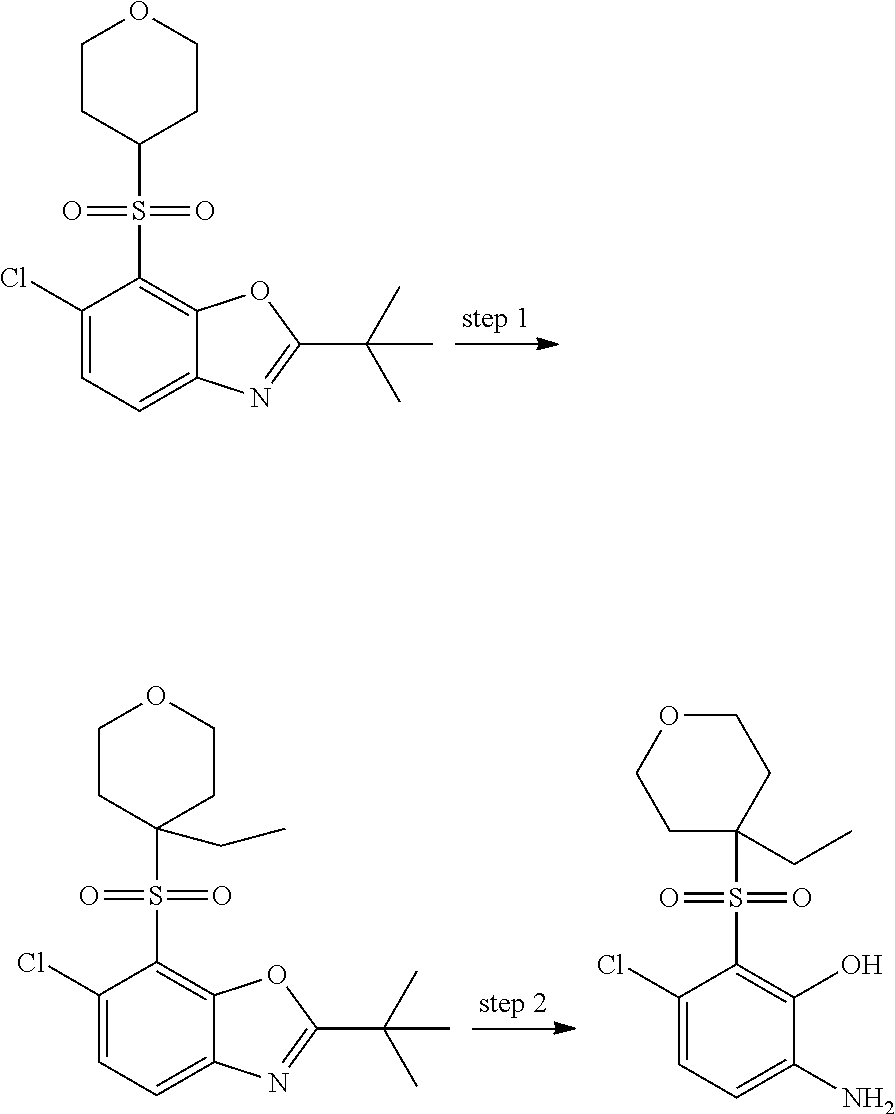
C1(Cl)=CC=C2C(=C1S(C1CCOCC1)(=O)=O)OC(C(C)(C)C)=N2.C1(Cl)=CC=C2C(=C1S(C1(CC)CCOCC1)(=O)=O)OC(C(C)(C)C)=N2.C1(Cl)=CC=C(N)C(O)=C1S(C1(CC)CCOCC1)(=O)=O
